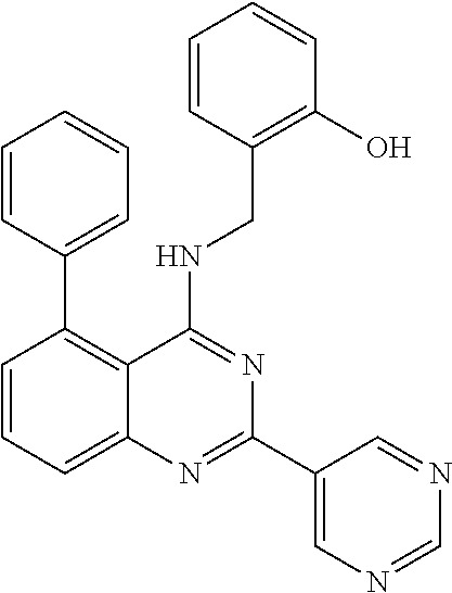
C1=CC(C2=C3C(=CC=C2)N=C(C2=CN=CN=C2)N=C3NCC2=C(O)C=CC=C2)=CC=C1
